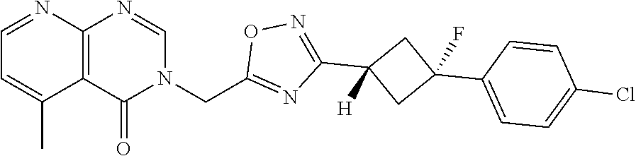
C12=C(C(=O)N(CC3=NC(C4([H])CC(C5=CC=C(Cl)C=C5)(F)C4)=NO3)C=N1)C(C)=CC=N2
